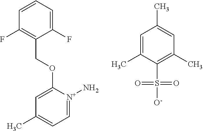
C1=C(C)C(S([O-])(=O)=O)=C(C)C=C1C.C1=CC=C(F)C(COC2=CC(C)=CC=[N+]2N)=C1F
